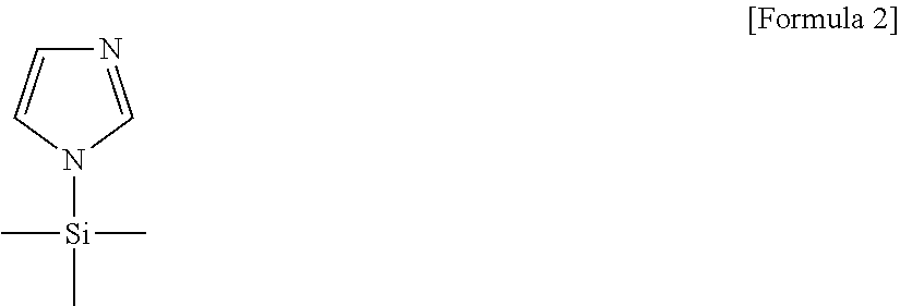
C1=CN([Si](C)(C)C)C=N1
